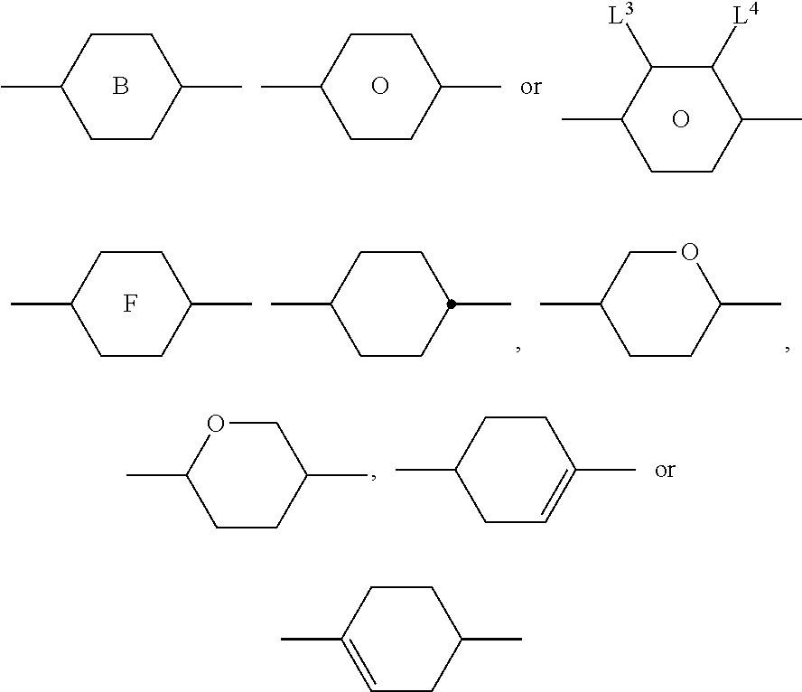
C1CC(C)CCC1C.B.C1CC(C)CCC1C.O.C1([L4])C([L3])C(C)CCC1C.O.C1CC(C)CCC1C.F.C1CC(C)CCC1C.O1CC(C)CCC1C.C1CC(C)=CCC1C.C1OC(C)CCC1C.C1CC(C)CC=C1C
